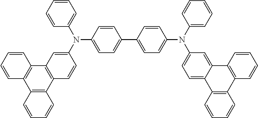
C1(C2=CC=C(N(C3=CC=C4C(=C3)C3=C(C5=C4C=CC=C5)C=CC=C3)C3=CC=CC=C3)C=C2)=CC=C(N(C2=CC3=C(C=C2)C2=C(C4=C3C=CC=C4)C=CC=C2)C2=CC=CC=C2)C=C1
